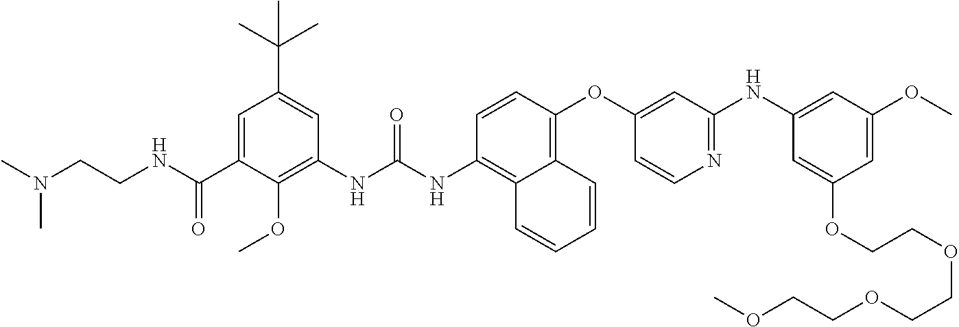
N(C(C1=CC(C(C)(C)C)=CC(NC(=O)NC2=C3C(=C(OC4=CC(NC5=CC(OC)=CC(OCCOCCOCCOC)=C5)=NC=C4)C=C2)C=CC=C3)=C1OC)=O)CCN(C)C
